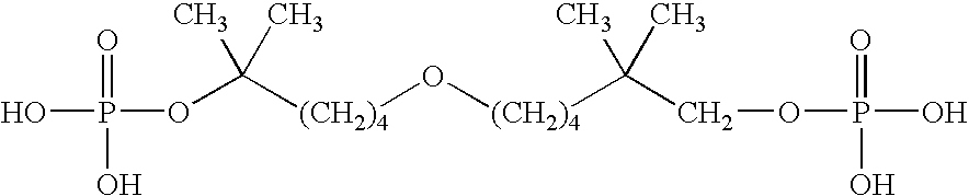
O(P(O)(=O)O)C([(CH2)4]O[(CH2)4]C(C)(C)COP(O)(=O)O)(C)C
